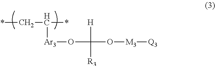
*CC(*)[Ar3]OC([H])(O[M3][Q3])[R3]
